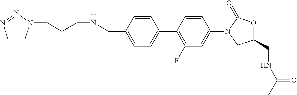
C1(N2CC(CNC(C)=O)OC2=O)=CC(F)=C(C2=CC=C(CNCCCN3C=CN=N3)C=C2)C=C1
